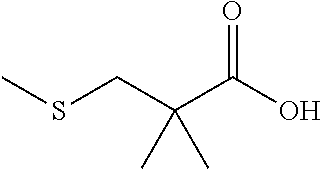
S(CC(C(O)=O)(C)C)C
